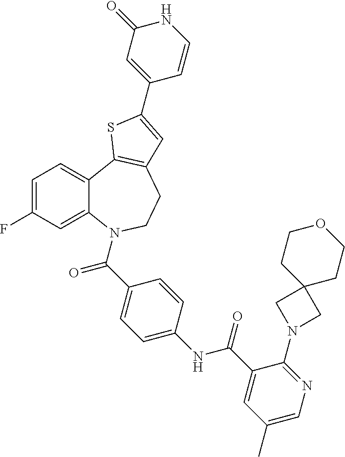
C1=C(F)C=C2C(=C1)C1=C(CCN2C(=O)C2=CC=C(NC(=O)C3=CC(C)=CN=C3N3CC4(C3)CCOCC4)C=C2)C=C(C2=CC(=O)NC=C2)S1
